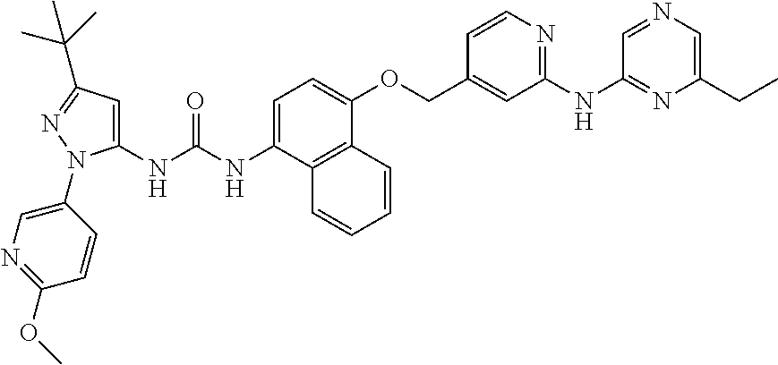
C(NC1=CC=C(OCC2=CC(NC3=NC(CC)=CN=C3)=NC=C2)C2=C1C=CC=C2)(=O)NC1=CC(C(C)(C)C)=NN1C1=CN=C(OC)C=C1
